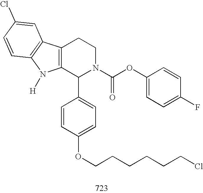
C12=C(C(C3=CC=C(OCCCCCCCl)C=C3)N(C(OC3=CC=C(F)C=C3)=O)CC1)N([H])C1=C2C=C(Cl)C=C1
